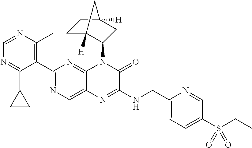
C1(C2=NC=C3C(=N2)N(C2C4([H])CCC([H])(C2)C4)C(=O)C(NCC2=CC=C(S(CC)(=O)=O)C=N2)=N3)=C(C)N=CN=C1C1CC1
